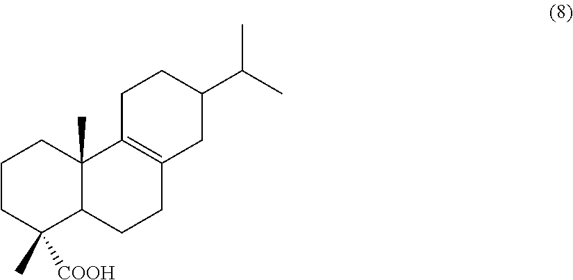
C1CC(C)([COOH])C2C(C)(C1)C1=C(CC2)CC(C(C)C)CC1
